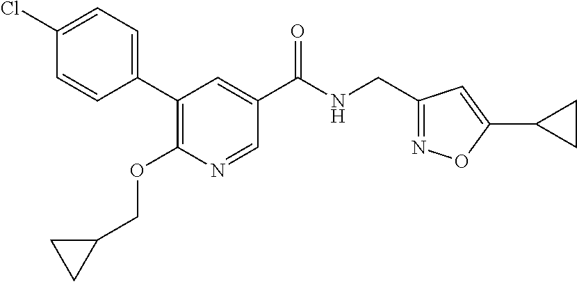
C1=CC(C2=C(OCC3CC3)N=CC(C(NCC3=NOC(C4CC4)=C3)=O)=C2)=CC=C1Cl
